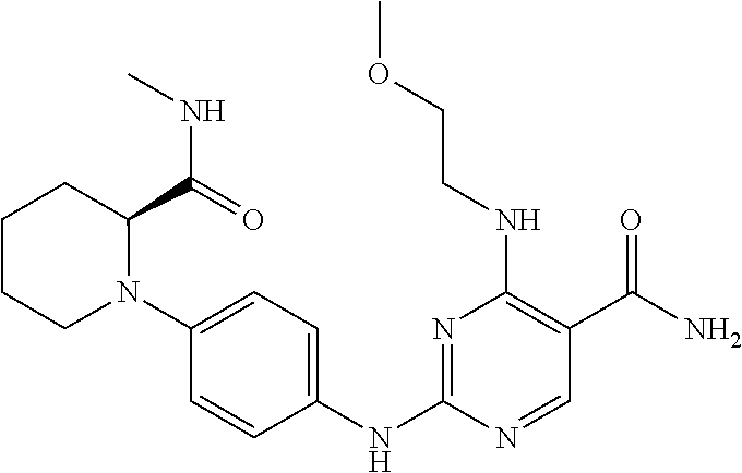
N1=C(NC2=CC=C(N3C(C(=O)NC)CCCC3)C=C2)N=CC(C(N)=O)=C1NCCOC
